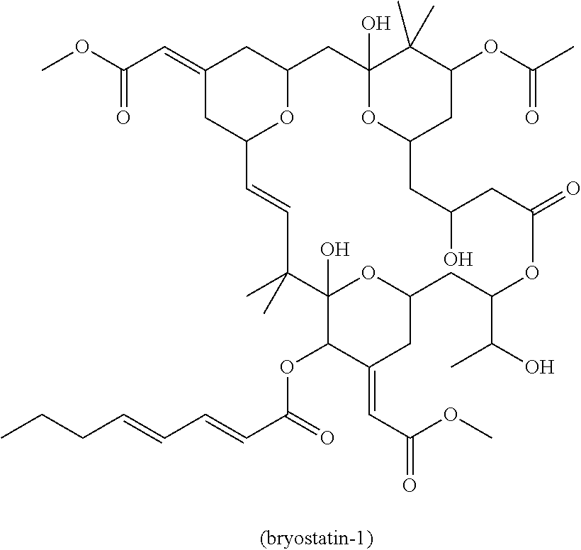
CCCC=CC=CC(=O)OC1C(=CC(=O)OC)CC2OC1(O)C(C)(C)C=CC1OC(CC(=CC(OC)=O)C1)CC1(O)OC(CC(OC(C)=O)C1(C)C)CC(O)CC(=O)OC(C(O)C)C2
